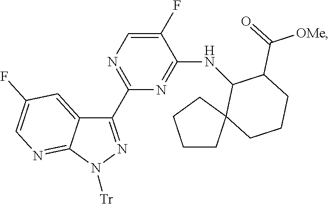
C1(C2=NN([Tr])C3=NC=C(F)C=C23)=NC=C(F)C(NC2C3(CCCC3)CCCC2C(=O)[OMe])=N1
